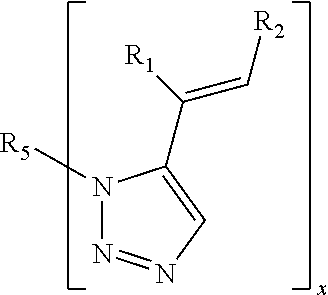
N1([R5])N=NC=C1C([R1])=C[R2]
